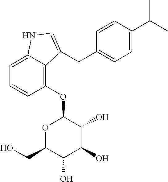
C1=C(C(C)C)C=CC(CC2=CNC3=CC=CC(OC4OC(CO)C(O)C(O)C4O)=C32)=C1
